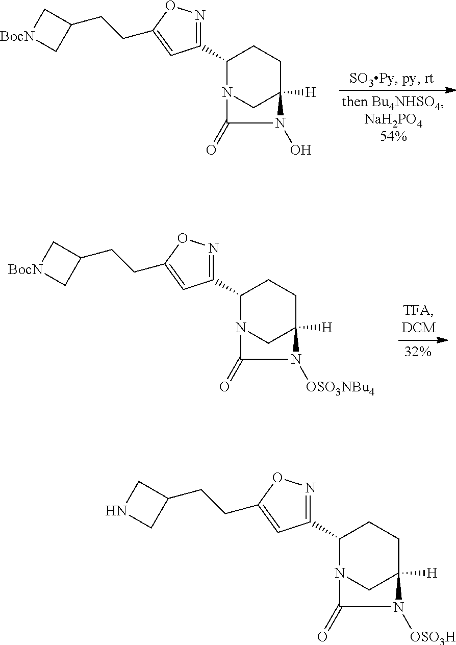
C1(C2=NOC(CCC3CNC3)=C2)N2CC([H])(CC1)N([OSO3H])C2=O.C1(C2=NOC(CCC3C[BocN]C3)=C2)N2CC([H])(CC1)N([OSO3NBu4])C2=O.C1(C2=NOC(CCC3C[BocN]C3)=C2)N2CC([H])(CC1)N(O)C2=O
